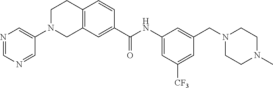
N1=CN=CC(N2CC3=C(CC2)C=CC(C(NC2=CC([CF3])=CC(CN4CCN(C)CC4)=C2)=O)=C3)=C1
